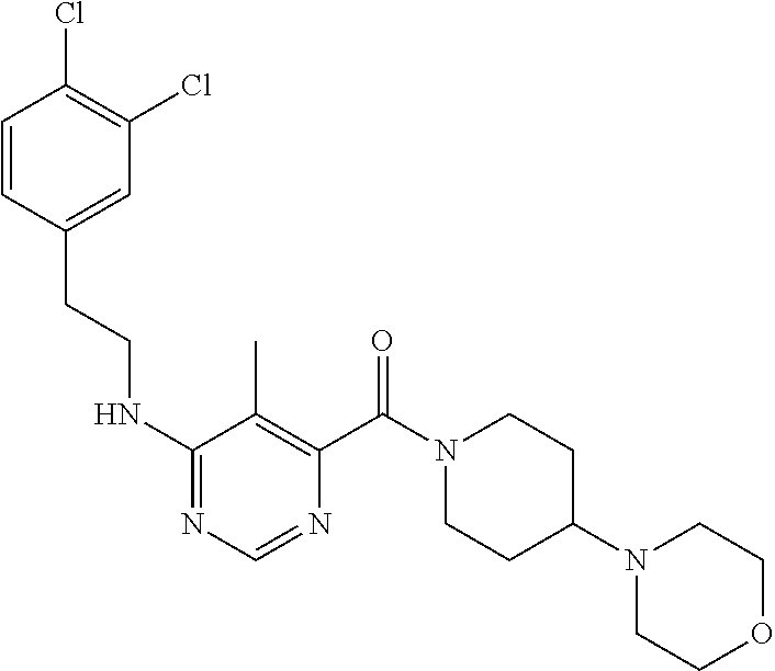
C1=CC(CCNC2=NC=NC(C(N3CCC(N4CCOCC4)CC3)=O)=C2C)=CC(Cl)=C1Cl
